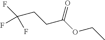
C(CCC(OCC)=O)(F)(F)F
